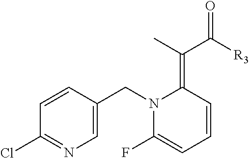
C1=CC(CN2C(F)=CC=CC2=C(C([R3])=O)C)=CN=C1Cl
